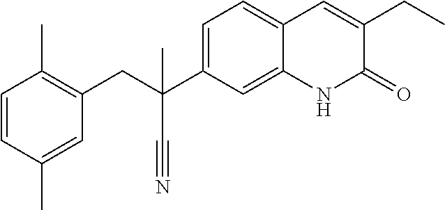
C1(C)=CC(CC(C#N)(C2=CC=C3C(=C2)NC(=O)C(CC)=C3)C)=C(C)C=C1
